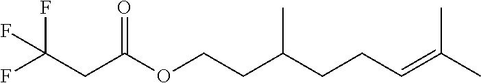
CC(=CCCC(CCOC(CC(F)(F)F)=O)C)C
